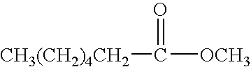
[CH3(CH2)4CH2]C(=O)[OCH3]
